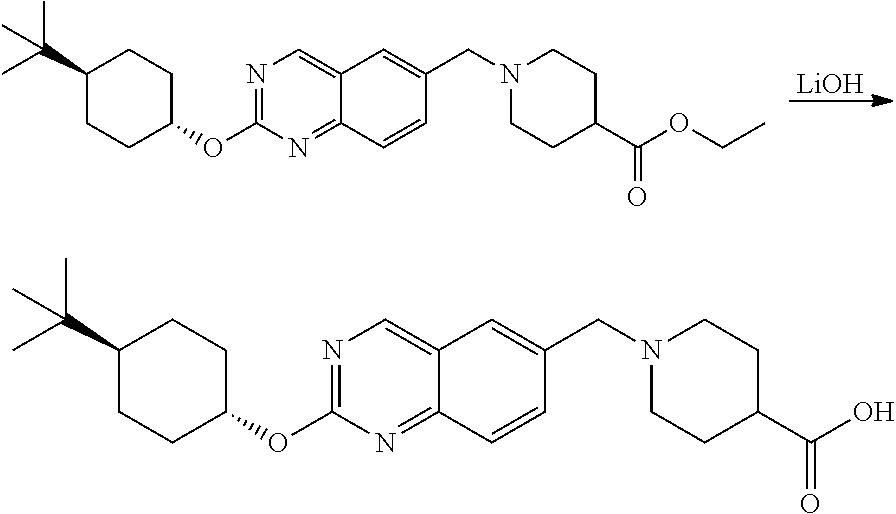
[LiOH].C1=C2C(=NC(OC3CCC(C(C)(C)C)CC3)=N1)C=CC(CN1CCC(C(OCC)=O)CC1)=C2.C1=C2C(=NC(OC3CCC(C(C)(C)C)CC3)=N1)C=CC(CN1CCC(C(O)=O)CC1)=C2
